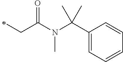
C1(C(N(C)C(CC)=O)(C)C)=CC=CC=C1
